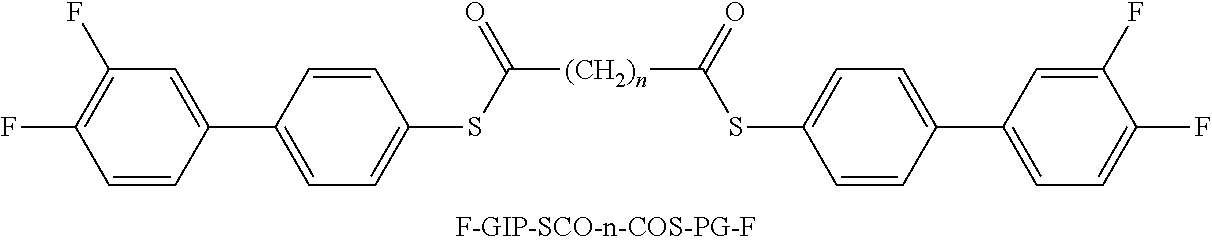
[(CH2)n](C(=O)SC1=CC=C(C2=CC(F)=C(F)C=C2)C=C1)C(SC1=CC=C(C2=CC=C(F)C(F)=C2)C=C1)=O
